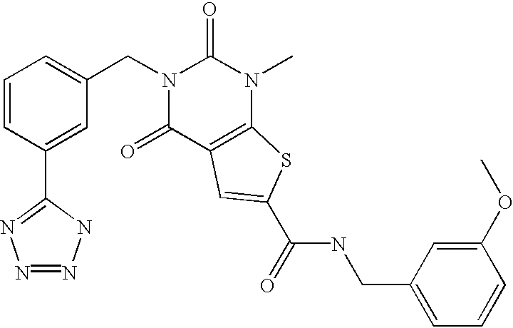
C1=CC=C(CN2C(=O)C3=C(N(C)C2=O)SC(C(NCC2=CC=CC(OC)=C2)=O)=C3)C=C1C1=NN=NN1
